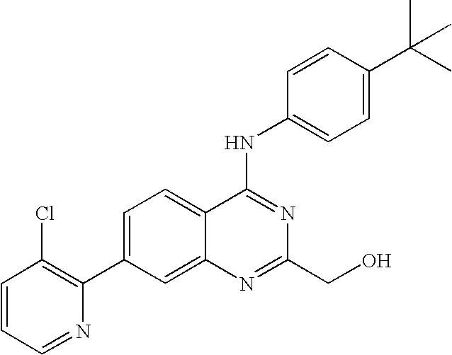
C1=CC=NC(C2=CC=C3C(=C2)N=C(CO)N=C3NC2=CC=C(C(C)(C)C)C=C2)=C1Cl
